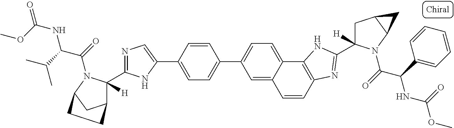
C1=C2C(=CC=C1C1=CC=C(C3=CN=C(C4([H])C5CC(N4C(=O)C(C(C)C)NC(=O)OC)CC5)N3)C=C1)C1=C(C=C2)N=C(C2([H])CC3C(N2C(=O)C(C2=CC=CC=C2)NC(OC)=O)C3)N1
